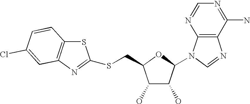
C1(O)C(O)C(N2C3=C(N=C2)C(N)=NC=N3)OC1CSC1=NC2=C(S1)C=CC(Cl)=C2
